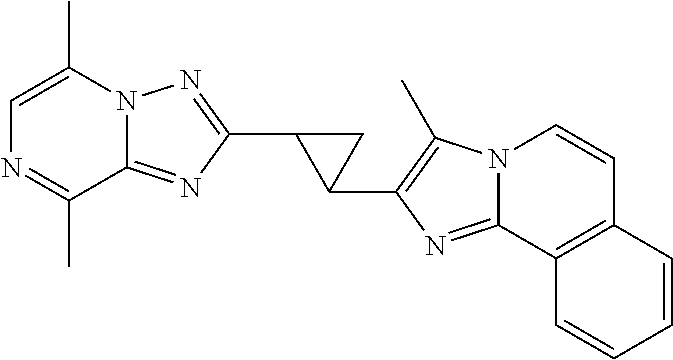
C12=NC(C3C(C4=C(C)N5C(=N4)C4=C(C=C5)C=CC=C4)C3)=NN1C(C)=CN=C2C
